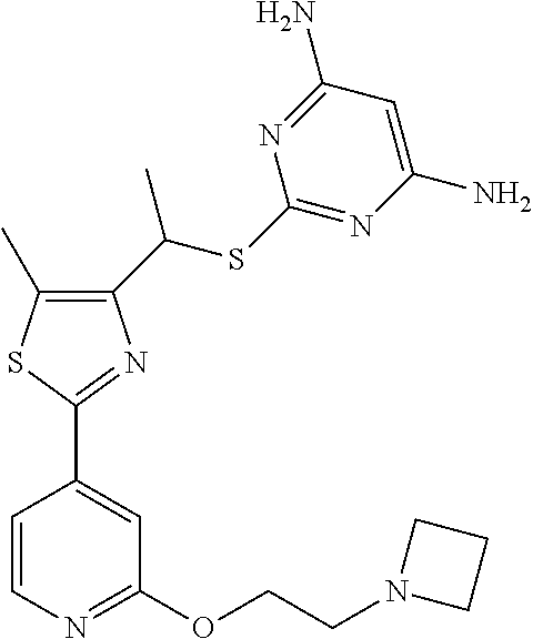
C1(C(SC2=NC(N)=CC(N)=N2)C)=C(C)SC(C2=CC(OCCN3CCC3)=NC=C2)=N1
